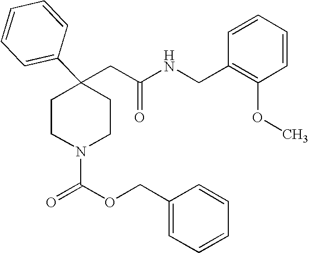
C(C1(C2=CC=CC=C2)CCN(C(OCC2=CC=CC=C2)=O)CC1)C(NCC1=C(OC)C=CC=C1)=O
